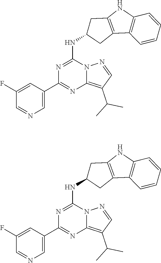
C1(F)=CC(C2=NC3=C(C(C)C)C=NN3C(NC3CC4=C(C3)C3=C(N4)C=CC=C3)=N2)=CN=C1.C1(F)=CC(C2=NC3=C(C(C)C)C=NN3C(NC3CC4=C(C3)C3=C(N4)C=CC=C3)=N2)=CN=C1
